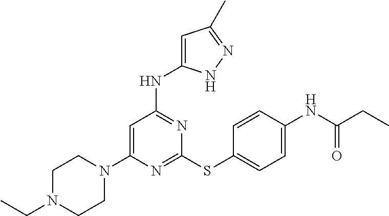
N1=C(SC2=CC=C(NC(CC)=O)C=C2)N=C(NC2=CC(C)=NN2)C=C1N1CCN(CC)CC1
